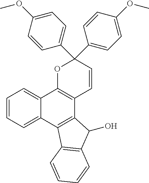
C1=CC=C2C(=C1)C1=C(C3=C2C2=C(C3O)C=CC=C2)C=CC(C2=CC=C(OC)C=C2)(C2=CC=C(OC)C=C2)O1
